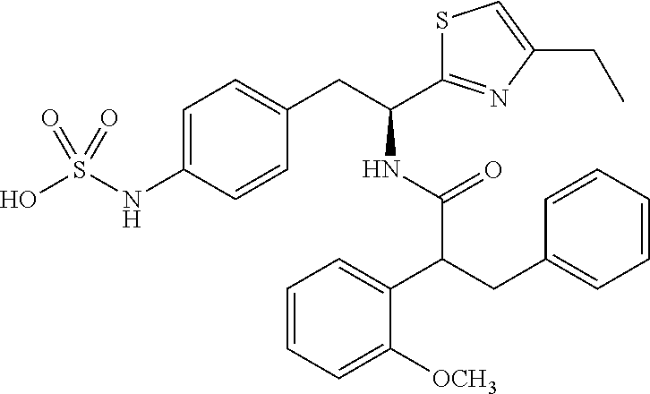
C(C(C(NC(C1=NC(CC)=CS1)CC1=CC=C(NS(O)(=O)=O)C=C1)=O)C1=CC=CC=C1[OCH3])C1=CC=CC=C1
